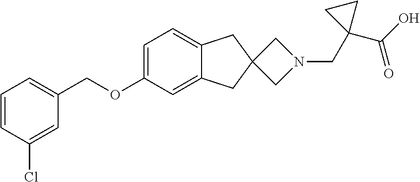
C1=CC(Cl)=CC(COC2=CC=C3C(=C2)CC2(C3)CN(CC3(C(=O)O)CC3)C2)=C1
